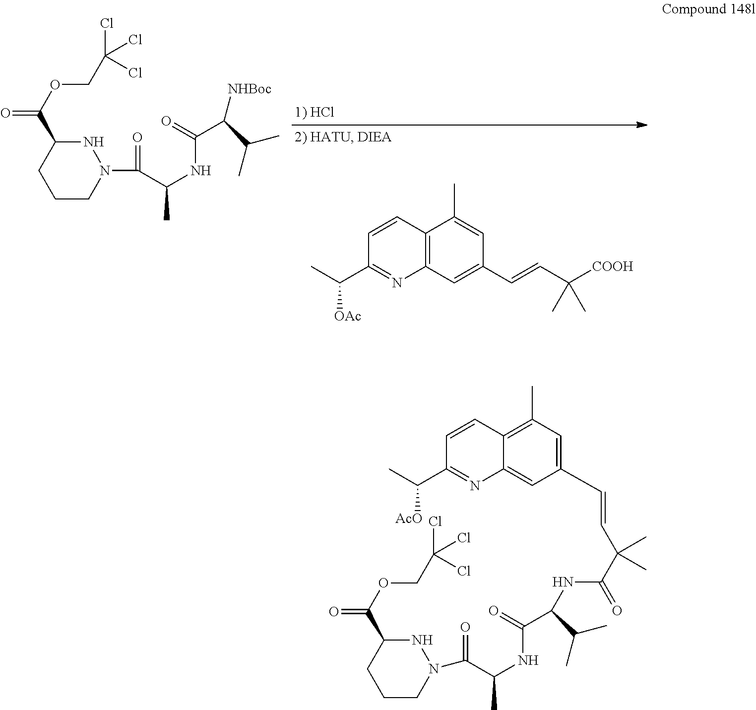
C1CN(C(=O)C(NC(C([NHBoc])C(C)C)=O)C)NC(C(OCC(Cl)(Cl)Cl)=O)C1.CC(C1=NC2=C(C=C1)C(C)=CC(C=CC([COOH])(C)C)=C2)[OAc].C1CN(C(=O)C(NC(C(NC(C(C=CC2=CC(C)=C3C(=C2)N=C(C(C)[AcO])C=C3)(C)C)=O)C(C)C)=O)C)NC(C(OCC(Cl)(Cl)Cl)=O)C1
